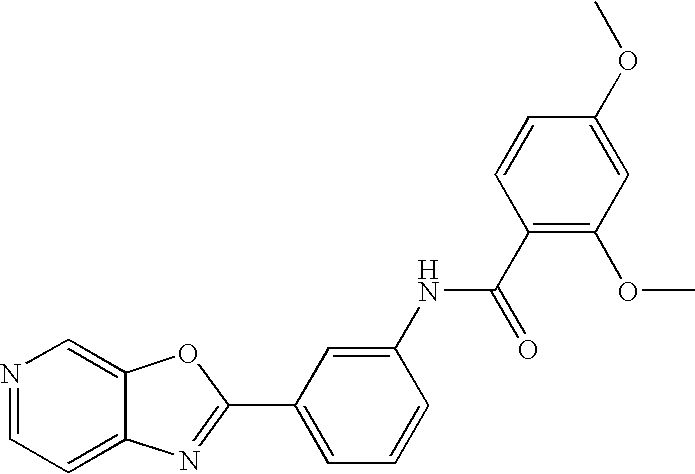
C12=CC=NC=C1OC(C1=CC=CC(NC(C3=C(OC)C=C(OC)C=C3)=O)=C1)=N2
